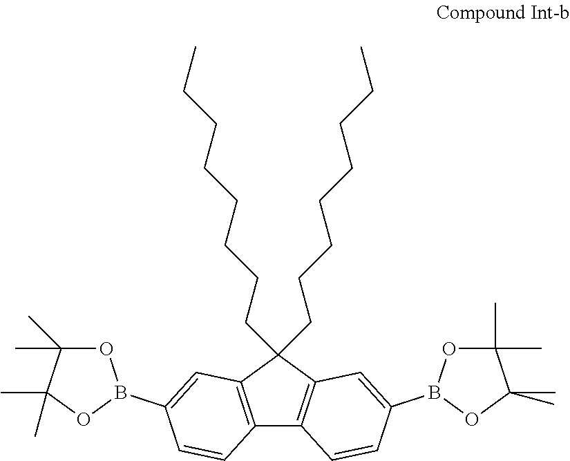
C12=C(C=C(B3OC(C)(C)C(C)(C)O3)C=C1)C(CCCCCCCC)(CCCCCCCC)C1=C2C=CC(B2OC(C)(C)C(C)(C)O2)=C1
